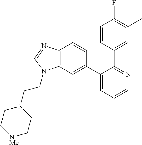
C12=C(C=C(C3=CC=CN=C3C3=CC(C)=C(F)C=C3)C=C1)N(CCN1CC[NMe]CC1)C=N2
